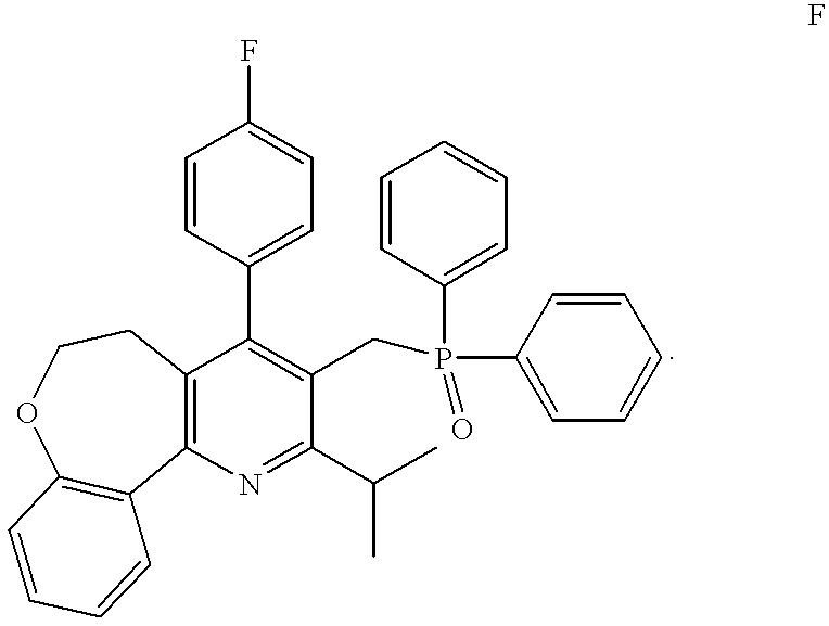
C1=CC(C2=C(CP(C3=CC=CC=C3)(C3=CC=CC=C3)=O)C(C(C)C)=NC3=C2CCOC2=C3C=CC=C2)=CC=C1F
